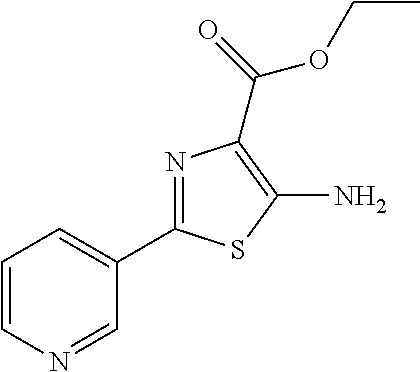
C1=CN=CC(C2=NC(C(=O)OCC)=C(N)S2)=C1
